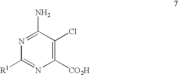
N1=C(N)C(Cl)=C([CO2H])N=C1[R1]
